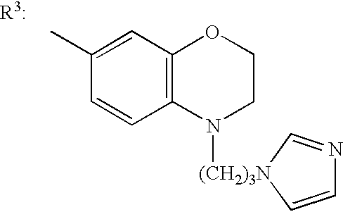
C1=C[(CH2)3N](N2CCOC3=C2C=CC(C)=C3)C=N1
